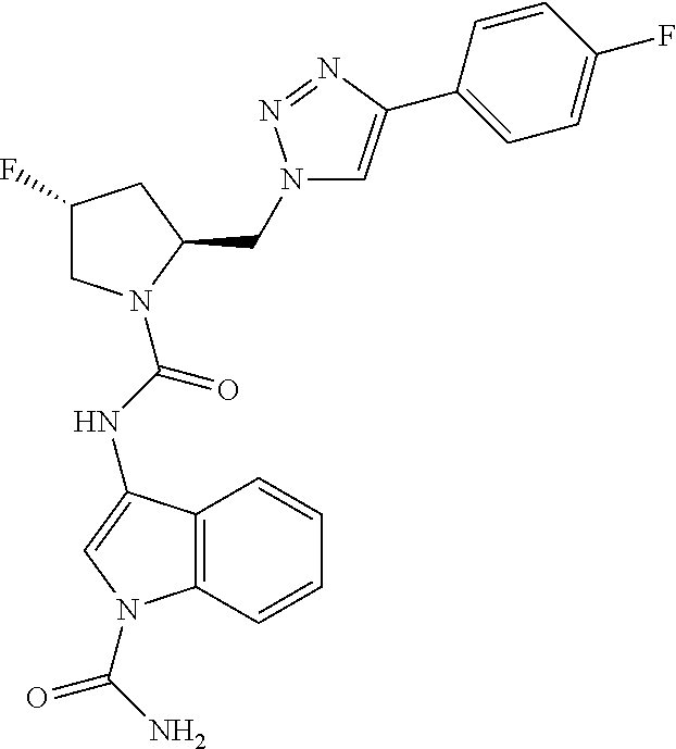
C1(F)CN(C(NC2=CN(C(N)=O)C3=C2C=CC=C3)=O)C(CN2C=C(C3=CC=C(F)C=C3)N=N2)C1
